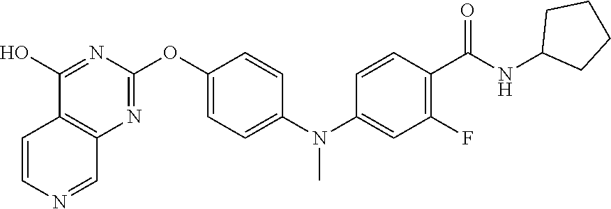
C12=C(N=C(OC3=CC=C(N(C4=CC(F)=C(C(NC5CCCC5)=O)C=C4)C)C=C3)N=C1O)C=NC=C2
